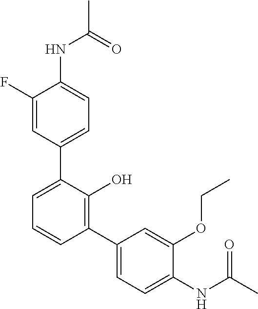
C1(NC(C)=O)=CC=C(C2=CC=CC(C3=CC=C(NC(C)=O)C(OCC)=C3)=C2O)C=C1F
